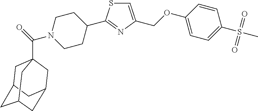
S(C1=CC=C(OCC2=CSC(C3CCN(C(=O)C45CC6CC(CC(C4)C6)C5)CC3)=N2)C=C1)(C)(=O)=O
